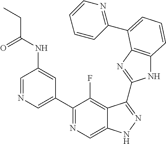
C1=NC=C(C2=NC=C3C(=C2F)C(C2=NC4=C(N2)C=CC=C4C2=NC=CC=C2)=NN3)C=C1NC(CC)=O
